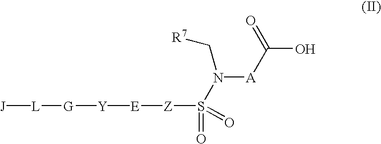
[Z](S(N([A]C(O)=O)C[R7])(=O)=O)[E][Y][G][L][J]
